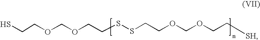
C(S)COCOCCSSCCOCOCC[SH]
